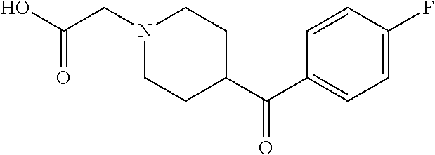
C1N(CC(O)=O)CCC(C(C2=CC=C(F)C=C2)=O)C1
